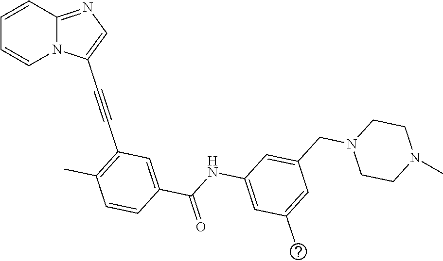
C1=CC2=NC=C(C#CC3=C(C)C=CC(C(NC4=CC(C)=CC(CN5CCN(C)CC5)=C4)=O)=C3)N2C=C1
